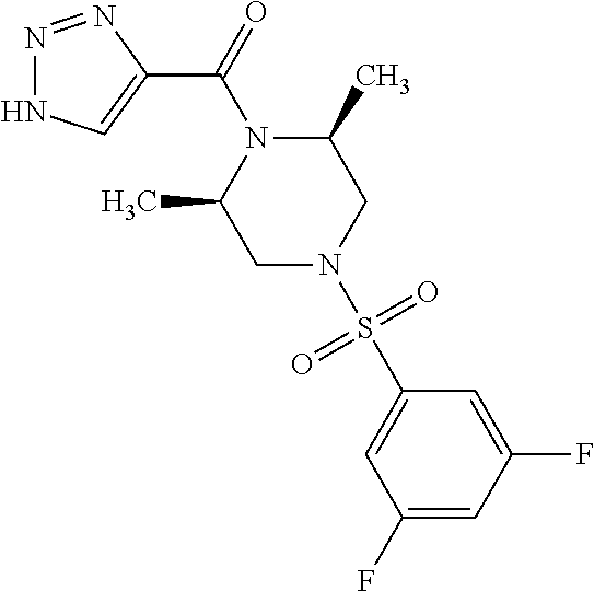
N1=NC(C(=O)N2C(C)CN(S(C3=CC(F)=CC(F)=C3)(=O)=O)CC2C)=CN1
